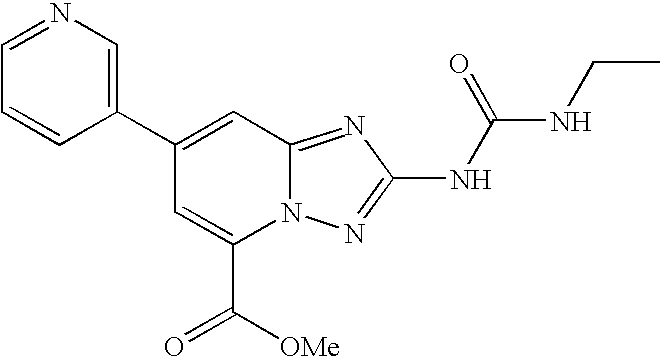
C1=C(C2=CN=CC=C2)C=C(C([OMe])=O)N2C1=NC(NC(=O)NCC)=N2
